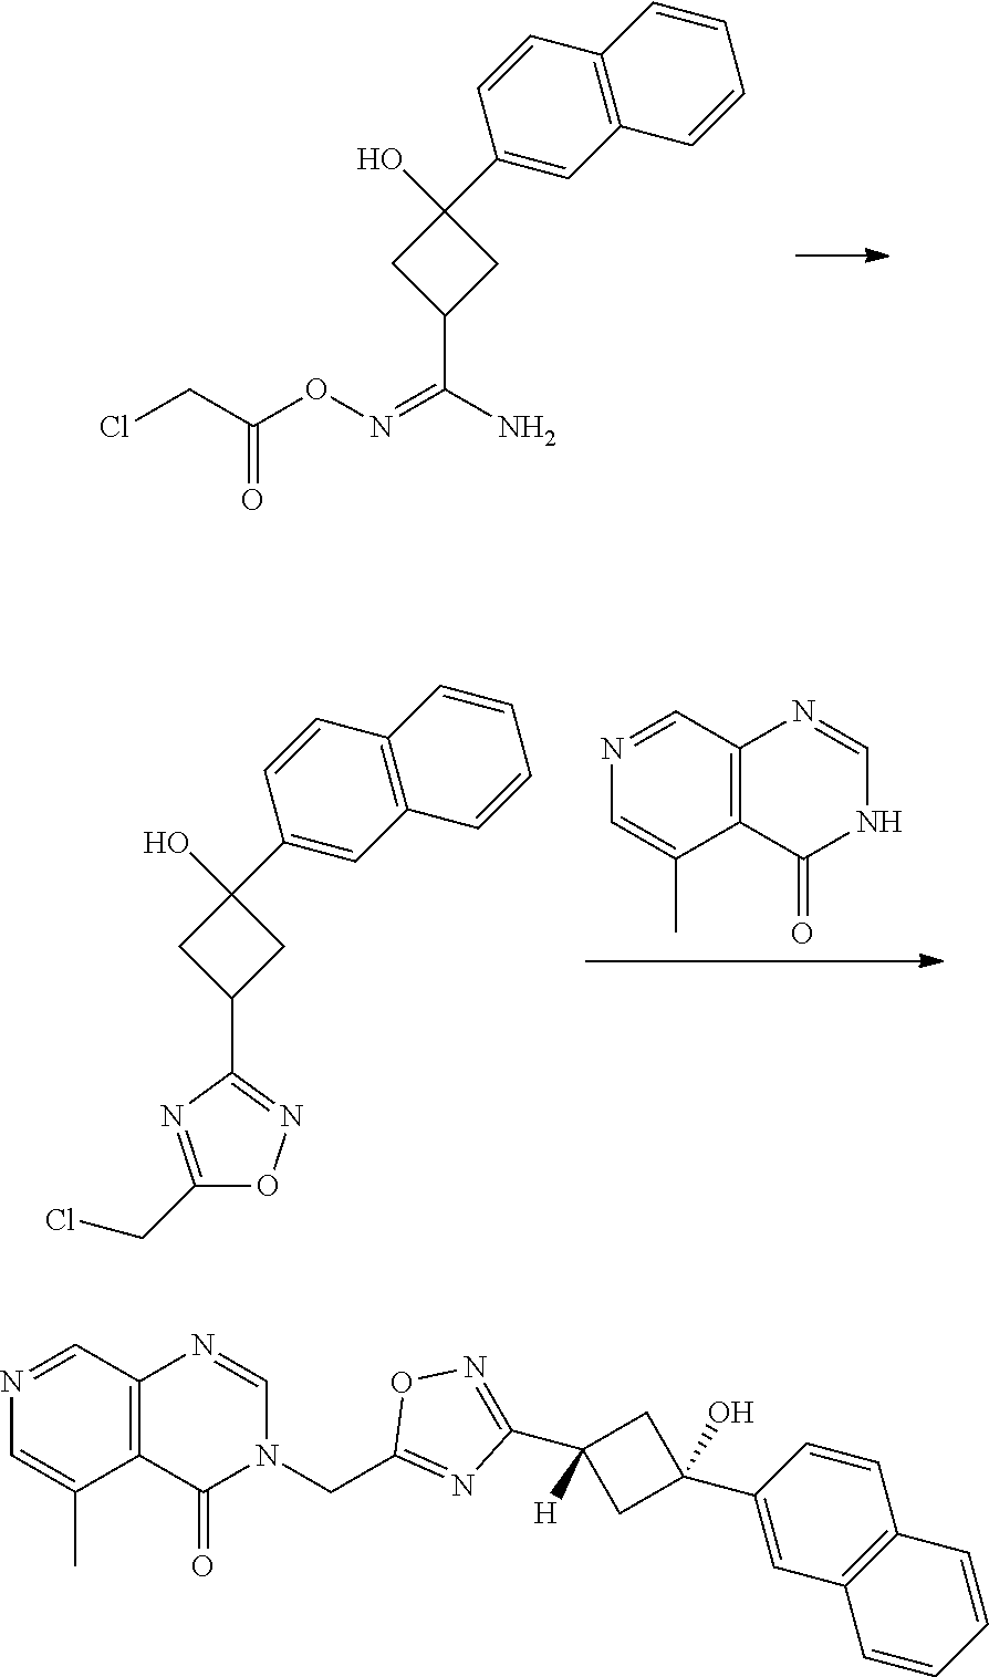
N1C=NC2=C(C1=O)C(C)=CN=C2.C1(C2=NOC(CCl)=N2)CC(O)(C2=CC3=C(C=C2)C=CC=C3)C1.ClCC(ON=C(N)C1CC(O)(C2=CC3=C(C=C2)C=CC=C3)C1)=O.C1(CN2C=NC3=C(C2=O)C(C)=CN=C3)=NC(C2([H])CC(C3=CC4=C(C=C3)C=CC=C4)(O)C2)=NO1
